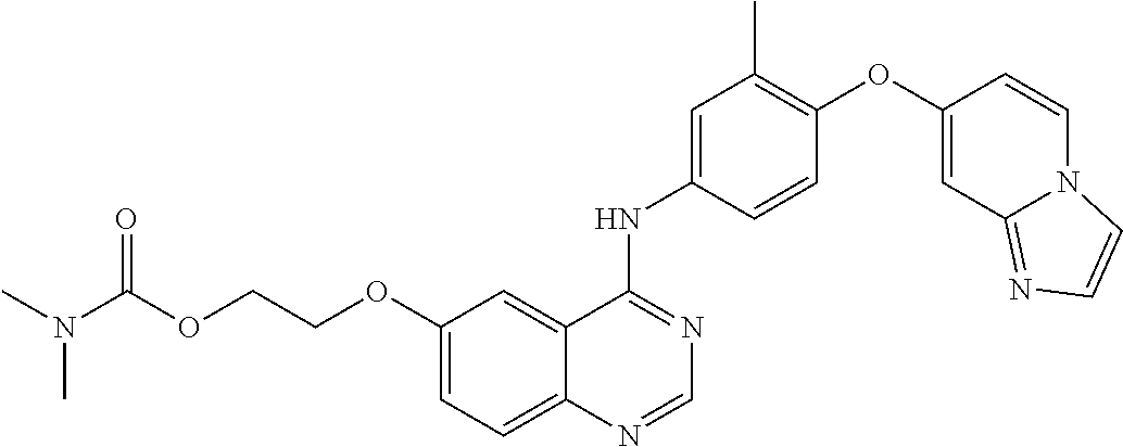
C12=CC=C(OCCOC(N(C)C)=O)C=C1C(NC1=CC(C)=C(OC3=CC4=NC=CN4C=C3)C=C1)=NC=N2
